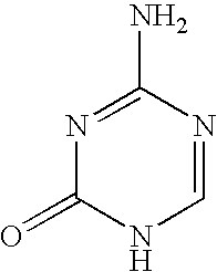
N1=C(N)N=CNC1=O
